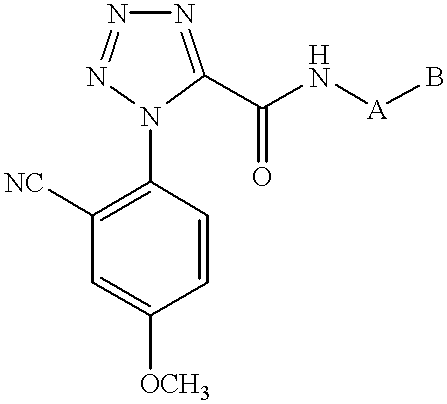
N1=C(C(N[A]B)=O)N(C2=C([NC])C=C([OCH3])C=C2)N=N1
